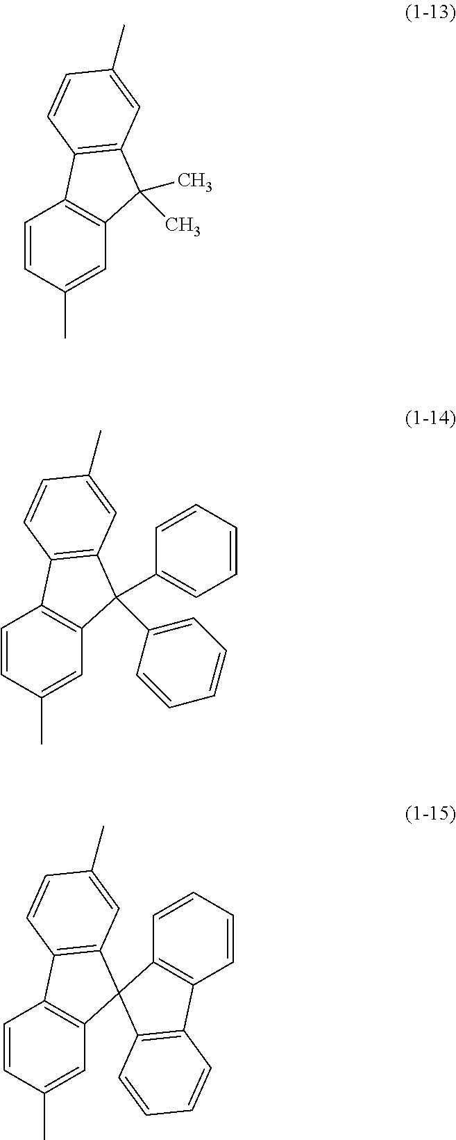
C1=CC(C)=CC2=C1C1=C(C2(C)C)C=C(C)C=C1.C1=CC(C)=CC2=C1C1=C(C2(C2=CC=CC=C2)C2=CC=CC=C2)C=C(C)C=C1.C1=CC(C)=CC2=C1C1=C(C=C(C)C=C1)C21C2=C(C=CC=C2)C2=C1C=CC=C2
